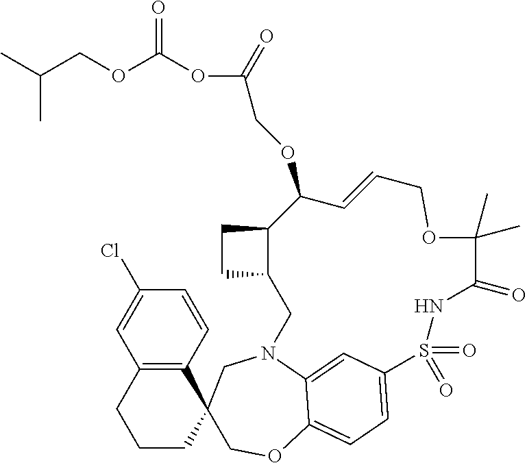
C1=CC(Cl)=CC2=C1C1(CCC2)COC2=CC=C3C=C2N(C1)CC1CCC1C(OCC(=O)OC(OCC(C)C)=O)C=CCOC(C)(C)C(=O)NS3(=O)=O
